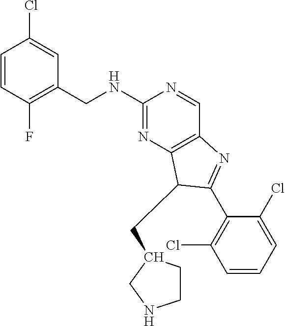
C1=CC(F)=C(CNC2=NC3=C(C=N2)N=C(C2=C(Cl)C=CC=C2Cl)C3CC2CCNC2)C=C1Cl
